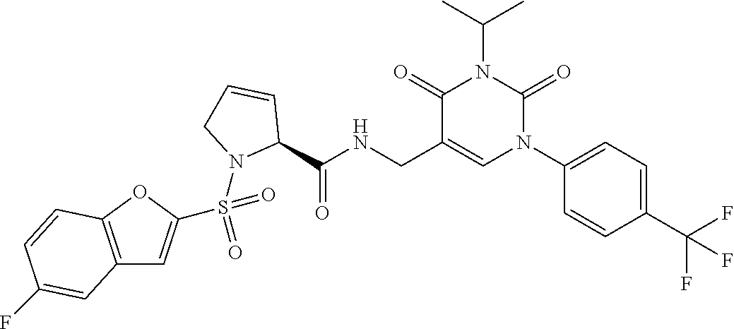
C1(C(NCC2=CN(C3=CC=C(C(F)(F)F)C=C3)C(=O)N(C(C)C)C2=O)=O)C=CCN1S(=O)(=O)C1=CC2=C(O1)C=CC(F)=C2
